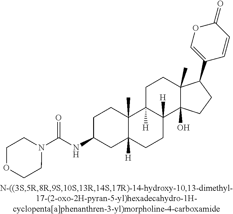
C1CC2(C)C([H])(CC1NC(N1CCOCC1)=O)CCC1([H])C2([H])CCC2(C)C1(O)CCC2C1=COC(=O)C=C1
